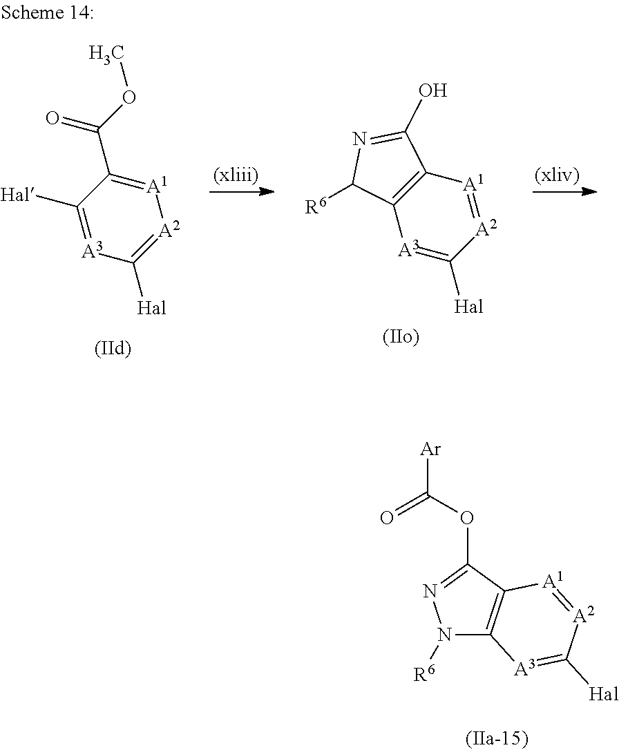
N1([R6])C2=C(C(OC(=O)[Ar])=N1)[A1]=[A2]C([Hal])=[A3]2.[Hal]C1=[A3]C([Hal])=[A2][A1]=C1C(=O)OC.C12=C([A1]=[A2]C([Hal])=[A3]1)C(O)=NC2[R6]
